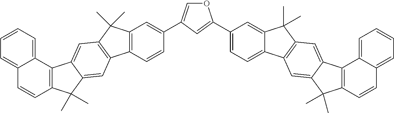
O1C=C(C2=CC3=C(C=C2)C2=C(C3(C)C)C=C3C(=C2)C(C)(C)C2=C3C3=CC=CC=C3C=C2)C=C1C1=CC=C2C(=C1)C(C)(C)C1=C2C=C2C(=C1)C1=C(C2(C)C)C=CC2=CC=CC=C12
